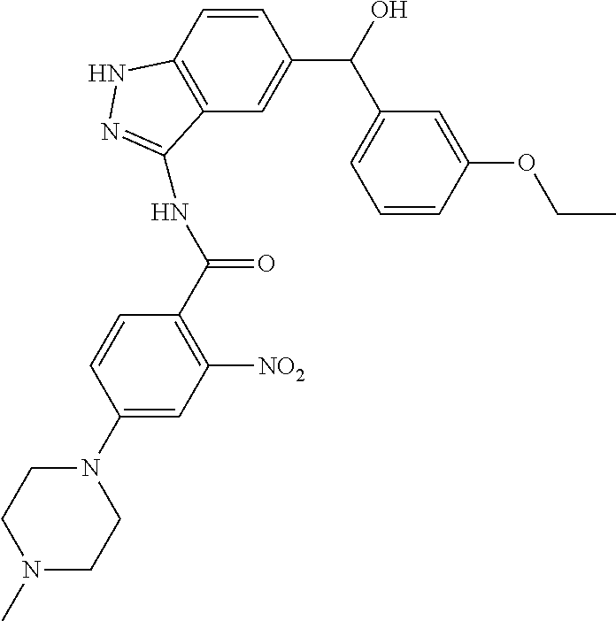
C1=CC2=C(C=C1C(C1=CC=CC(OCC)=C1)O)C(NC(C1=C([NO2])C=C(N3CCN(C)CC3)C=C1)=O)=NN2
